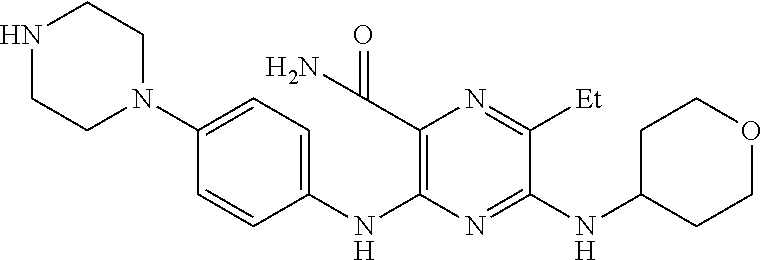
C1(N2CCNCC2)=CC=C(NC2=C(C(N)=O)N=C([Et])C(NC3CCOCC3)=N2)C=C1
